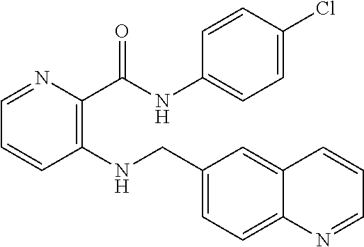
C1(NCC2=CC=C3C(=C2)C=CC=N3)=C(C(NC2=CC=C(Cl)C=C2)=O)N=CC=C1
